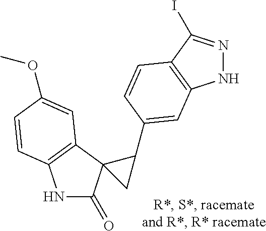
N1C(=O)C2(C3=C1C=CC(OC)=C3)CC2C1=CC2=C(C(I)=NN2)C=C1
